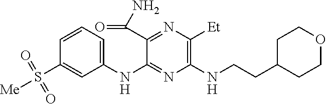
C1(NC2=NC(NCCC3CCOCC3)=C([Et])N=C2C(N)=O)=CC=CC(S([Me])(=O)=O)=C1
